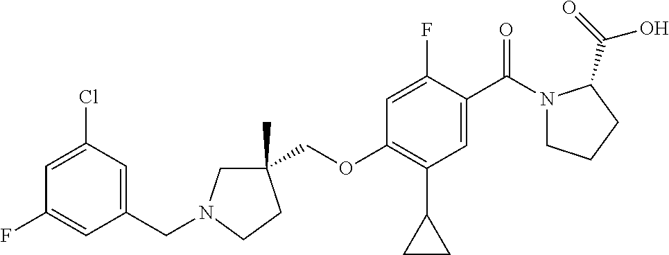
C(N1CC(C)(COC2=C(C3CC3)C=C(C(=O)N3CCCC3C(O)=O)C(F)=C2)CC1)C1=CC(Cl)=CC(F)=C1
